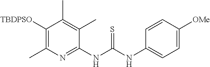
C1(NC(NC2=CC=C([OMe])C=C2)=S)=NC(C)=C([TBDPSO])C(C)=C1C
